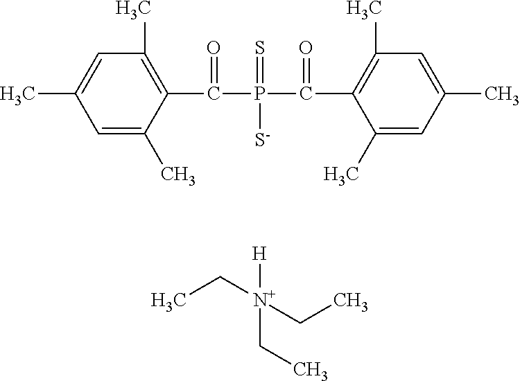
C1=C(C)C(C(P(C(=O)C2=C(C)C=C(C)C=C2C)(=S)[S-])=O)=C(C)C=C1C.[H][N+](CC)(CC)CC
